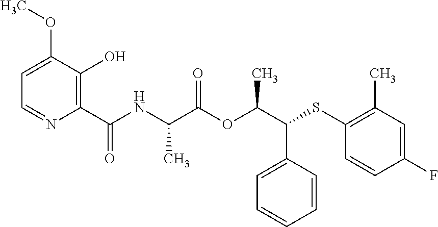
C1(C(=O)NC(C(OC(C(SC2=C(C)C=C(F)C=C2)C2=CC=CC=C2)C)=O)C)=C(O)C(OC)=CC=N1
